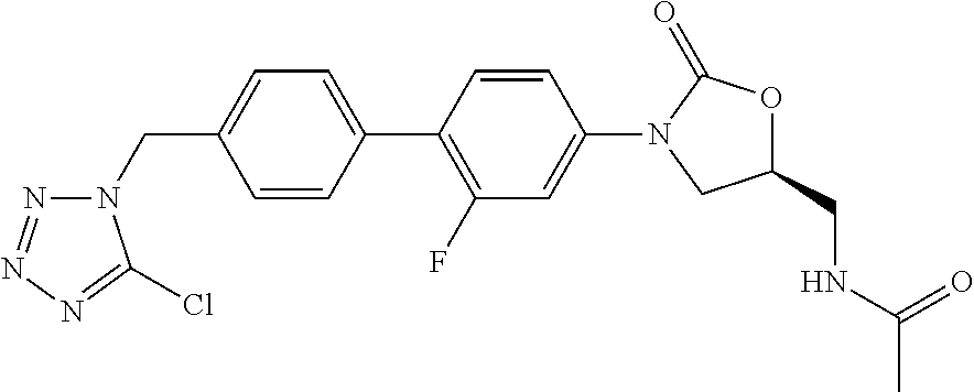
C1=C(C2=C(F)C=C(N3CC(CNC(=O)C)OC3=O)C=C2)C=CC(CN2N=NN=C2Cl)=C1
